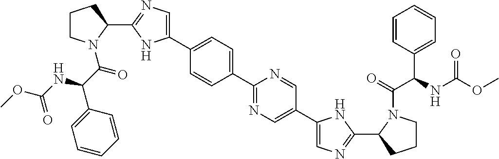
C1(C2=CC=C(C3=NC=C(C4=CN=C(C5CCCN5C(=O)C(C5=CC=CC=C5)NC(OC)=O)N4)C=N3)C=C2)=CN=C(C2CCCN2C(C(C2=CC=CC=C2)NC(OC)=O)=O)N1
